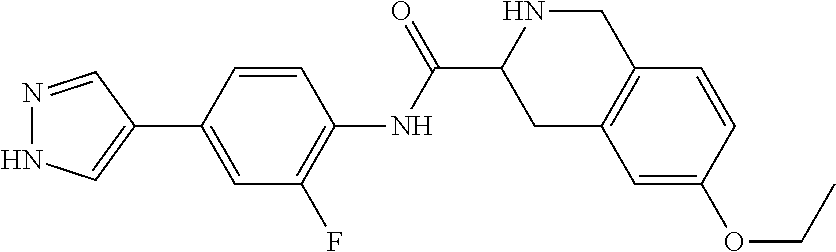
N1=CC(C2=CC(F)=C(NC(=O)C3CC4=C(CN3)C=CC(OCC)=C4)C=C2)=CN1
